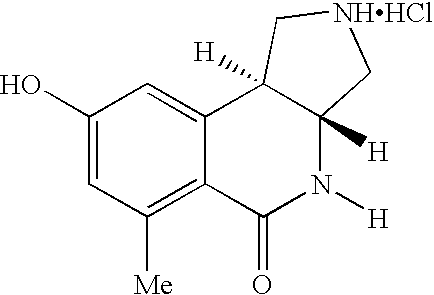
C1(O)=CC([Me])=C2C(=C1)C1([H])C([H])(N([H])C2=O)C[NHHCl]C1
